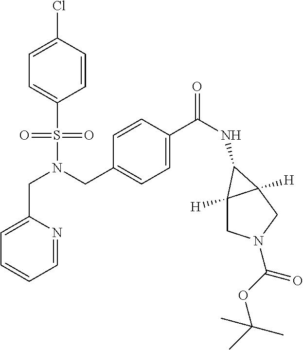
C1=C(CN(S(=O)(=O)C2=CC=C(Cl)C=C2)CC2=CC=C(C(NC3C4([H])CN(C(OC(C)(C)C)=O)CC43[H])=O)C=C2)N=CC=C1
